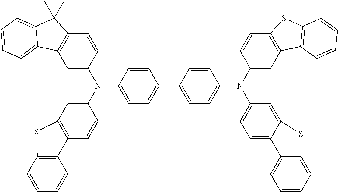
C1=C(N(C2=CC3=C(C=C2)C2=C(C=CC=C2)S3)C2=CC=C(C3=CC=C(N(C4=CC=C5C(=C4)SC4=CC=CC=C54)C4=CC5=C(C=C4)SC4=C5C=CC=C4)C=C3)C=C2)C=CC2=C1C1=CC=CC=C1C2(C)C
